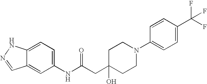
C1(NC(CC2(O)CCN(C3=CC=C(C(F)(F)F)C=C3)CC2)=O)=CC=C2C(=C1)C=NN2
